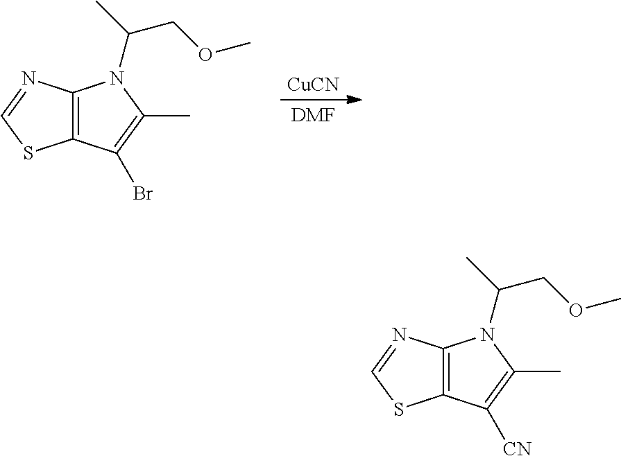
[DMF].[CuCN].C12=C(N=CS1)N(C(C)COC)C(C)=C2Br.C12=C(N=CS1)N(C(C)COC)C(C)=C2[CN]
